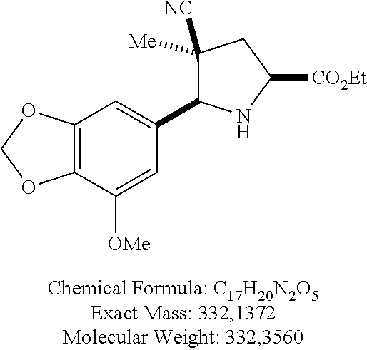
C1(C2C([NC])([Me])CC([CO2Et])N2)=CC2=C(C([OMe])=C1)OCO2
